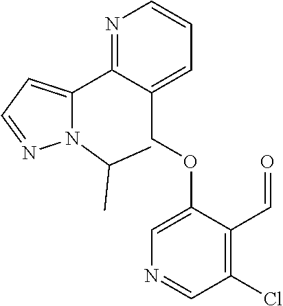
N1=C(C2=CC=NN2C(C)C)C(COC2=CN=CC(Cl)=C2C=O)=CC=C1
